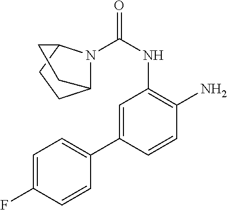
C1=C(C2=CC=C(F)C=C2)C=CC(N)=C1NC(=O)N1C2CCC1CC2
